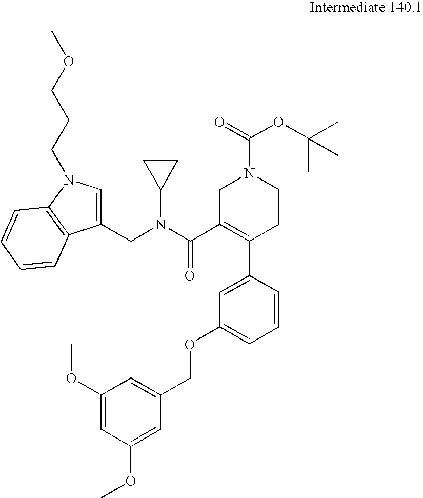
C1=C(CN(C(C2=C(C3=CC(OCC4=CC(OC)=CC(OC)=C4)=CC=C3)CCN(C(=O)OC(C)(C)C)C2)=O)C2CC2)C2=C(N1CCCOC)C=CC=C2
